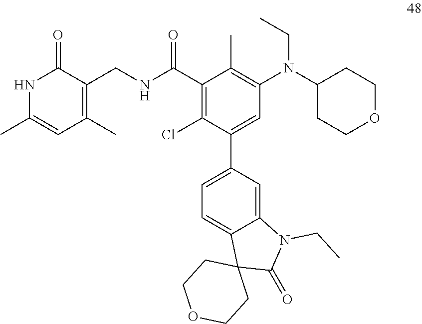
N1C(C)=CC(C)=C(CNC(C2=C(Cl)C(C3=CC=C4C(=C3)N(CC)C(=O)C43CCOCC3)=CC(N(C3CCOCC3)CC)=C2C)=O)C1=O
